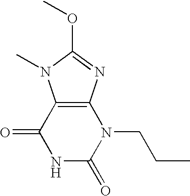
C12=C(N=C(OC)N1C)N(CCC)C(=O)NC2=O
